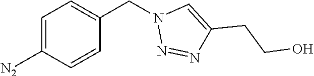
C1=C([N2])C=CC(CN2N=NC(CCO)=C2)=C1
